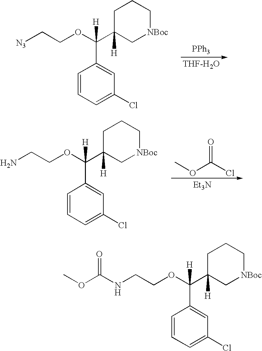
C1=CC=C(Cl)C=C1C(OCCNC(OC)=O)(C1([H])C[NBoc]CCC1)[H].C1=CC=C(Cl)C=C1C(OCCN)(C1([H])C[NBoc]CCC1)[H].COC(Cl)=O.[Et3N].C1=CC=C(Cl)C=C1C(OCC[N3])(C1([H])C[NBoc]CCC1)[H].[PPh3].[THF-H2O]
